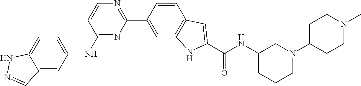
C1(C2=CC3=C(C=C2)C=C(C(NC2CCCN(C4CCN(C)CC4)C2)=O)N3)=NC=CC(NC2=CC=C3C(=C2)C=NN3)=N1
